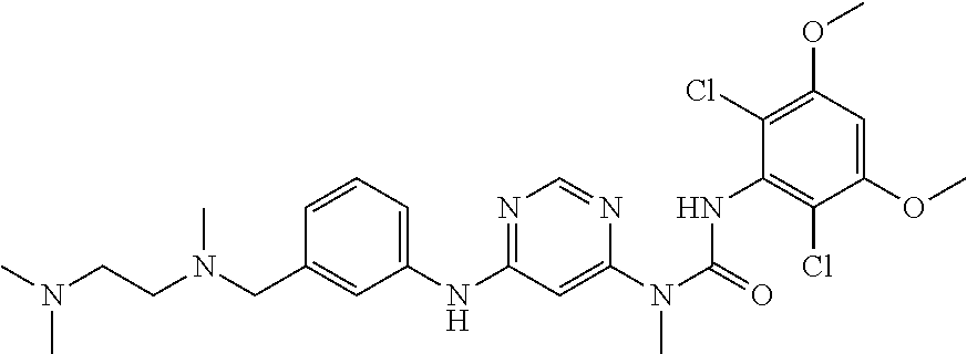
C1=CC=C(NC2=NC=NC(N(C(NC3=C(Cl)C(OC)=CC(OC)=C3Cl)=O)C)=C2)C=C1CN(CCN(C)C)C
